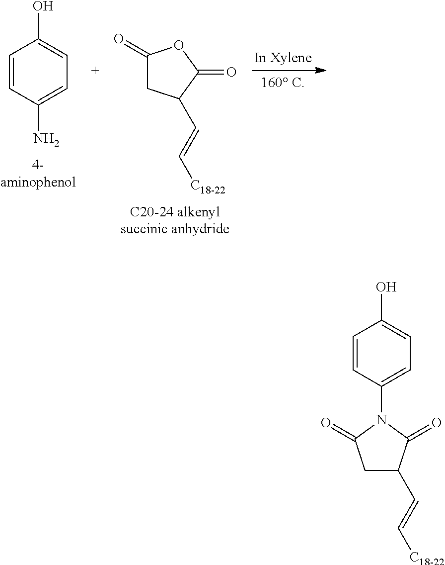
OC1=CC=C(N)C=C1.C1(=O)CC(C=C[C18-22])C(=O)O1.OC1=CC=C(N2C(=O)CC(C=C[C18-22])C2=O)C=C1
